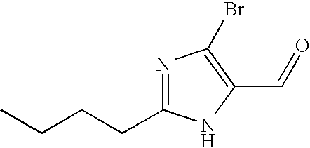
N1=C(CCCC)NC(C=O)=C1Br
